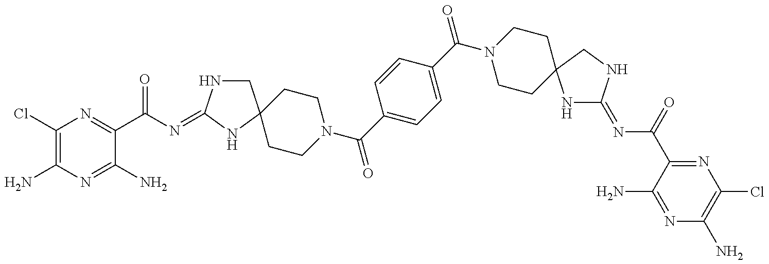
C1(Cl)=C(N)N=C(N)C(C(N=C2NCC3(N2)CCN(C(C2=CC=C(C(N4CCC5(CC4)NC(=NC(C4=NC(Cl)=C(N)N=C4N)=O)NC5)=O)C=C2)=O)CC3)=O)=N1
